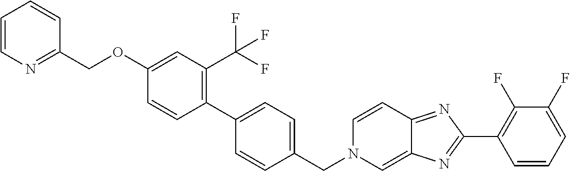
C1(OCC2=NC=CC=C2)=CC(C(F)(F)F)=C(C2=CC=C(CN3C=C4C(=NC(C5=C(F)C(F)=CC=C5)=N4)C=C3)C=C2)C=C1
